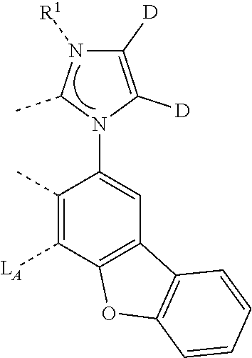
C1([D])=C([D])N(C2=CC3=C(C([LA])=C2C)OC2=C3C=CC=C2)C(C)N1[R1]
